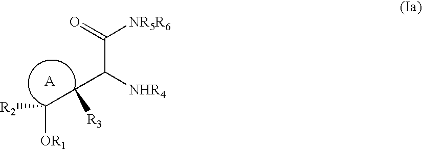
[A].C(C([R3])C([NHR4])C([NR5R6])=O)([R2])[OR1]
